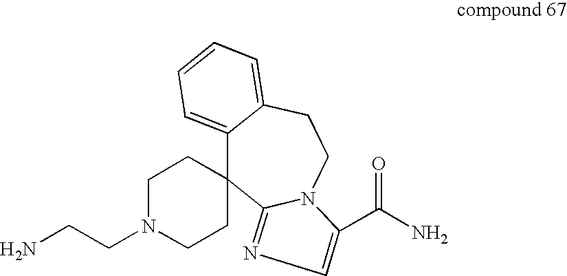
C1N(CCN)CCC2(C1)C1=CC=CC=C1CCN1C(C(=O)N)=CN=C21
